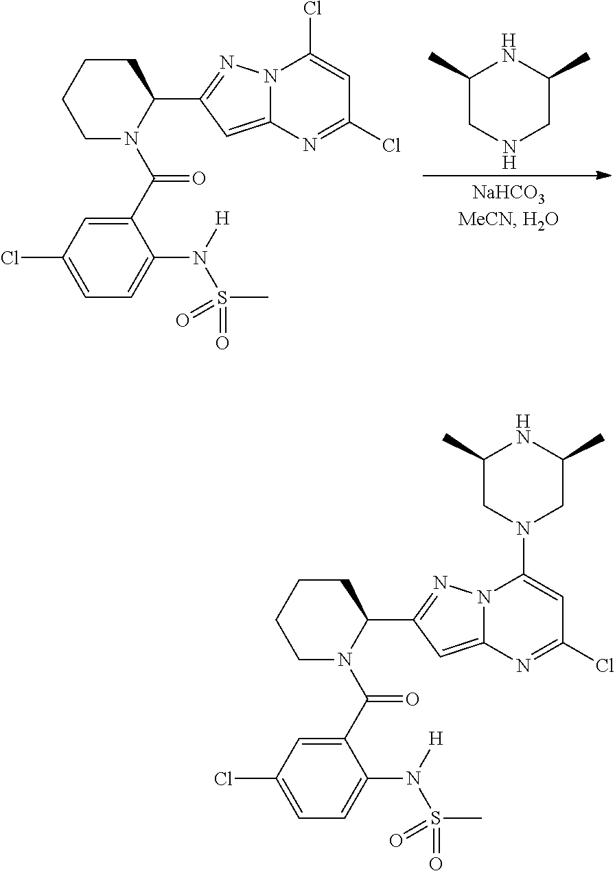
C1CCCC(C2=NN3C(=C2)N=C(Cl)C=C3Cl)N1C(C1=CC(Cl)=CC=C1N([H])S(C)(=O)=O)=O.C1(C)CNCC(C)N1.C1CCCC(C2=NN3C(=C2)N=C(Cl)C=C3N2CC(C)NC(C)C2)N1C(C1=CC(Cl)=CC=C1N([H])S(C)(=O)=O)=O
